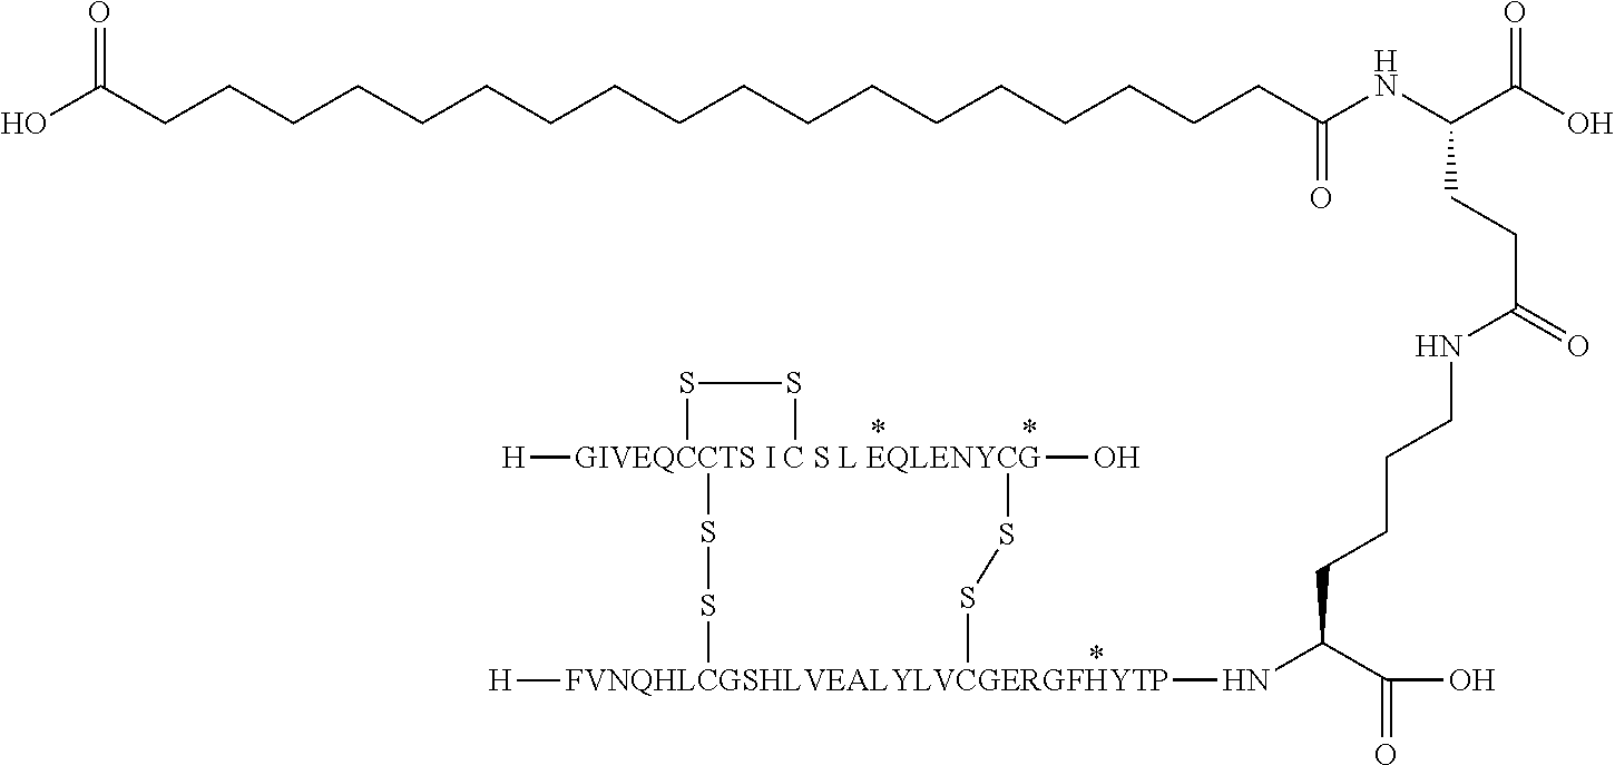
N(CCCCC(C(O)=O)N[FVNQHLCGSHLVEALYLVCGERGFHYTP]1([H])SS[GIVEQCCTS I C S L EQLENYCG]2([H])(O)(SS1)SS2)C(CCC(NC(=O)CCCCCCCCCCCCCCCCCCC(O)=O)C(=O)O)=O
